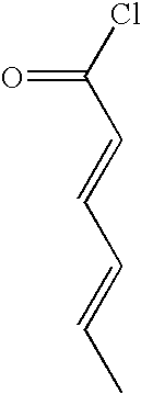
O=C(C=CC=CC)Cl
